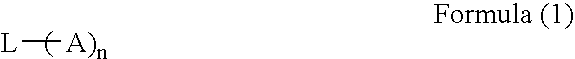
[L][A)n]
